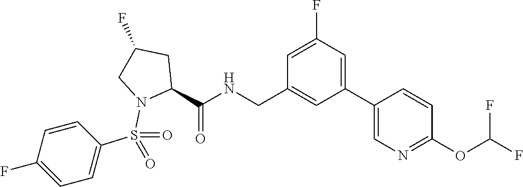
C1=C(F)C=C(C2=CN=C(OC(F)F)C=C2)C=C1CNC(C1N(S(C2=CC=C(F)C=C2)(=O)=O)CC(F)C1)=O
